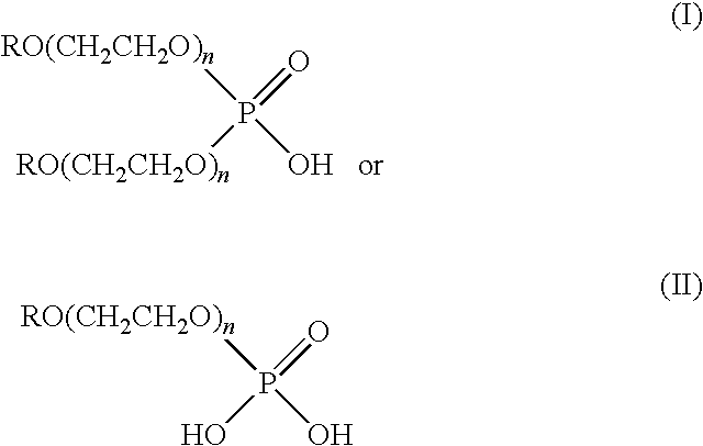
[RO(CH2CH2O)n]P(O)(=O)[RO(CH2CH2O)n].[RO(CH2CH2O)n]P(O)(=O)O
